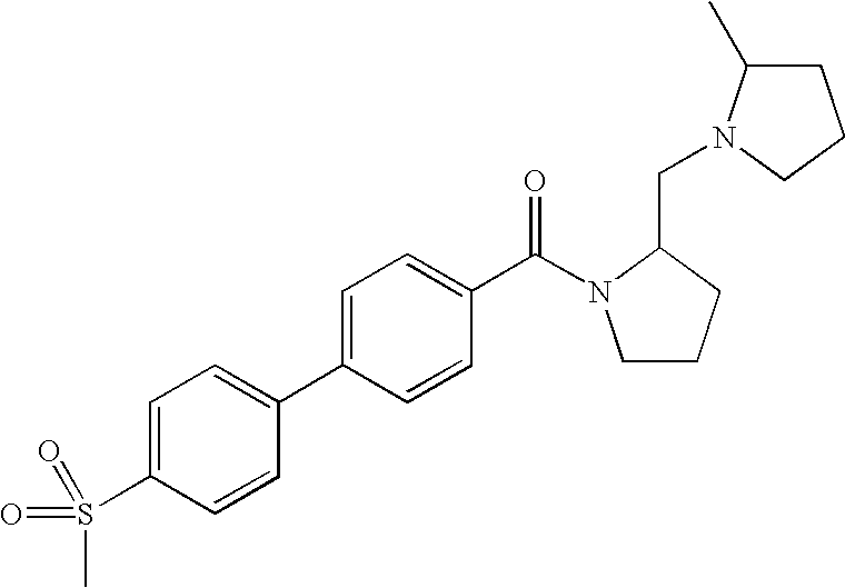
C1=C(S(=O)(C)=O)C=CC(C2=CC=C(C(=O)N3CCCC3CN3C(C)CCC3)C=C2)=C1
